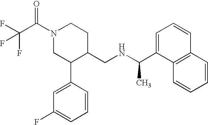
C1(C(NCC2CCN(C(C(F)(F)F)=O)CC2C2=CC(F)=CC=C2)C)=CC=CC2=C1C=CC=C2
